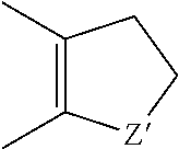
CC1=C(C)[Z]CC1
